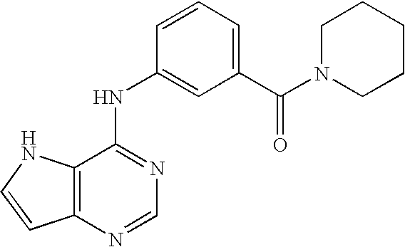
C12=C(NC=C1)C(NC1=CC(C(N3CCCCC3)=O)=CC=C1)=NC=N2
